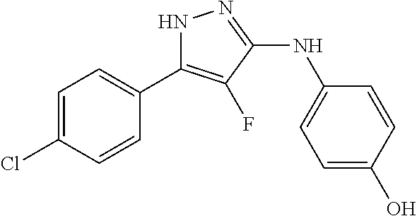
C1=C(Cl)C=CC(C2=C(F)C(NC3=CC=C(O)C=C3)=NN2)=C1
